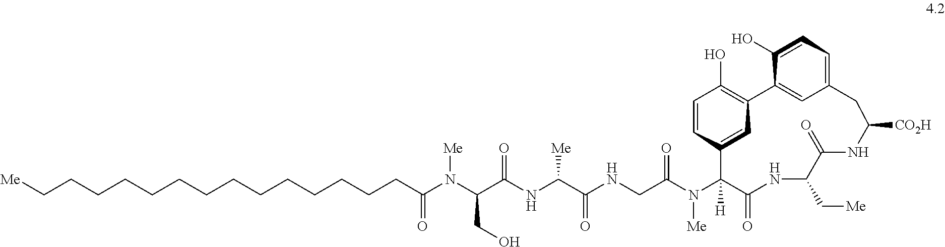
C1=CC2=CC(=C1O)C1=CC(=CC=C1O)CC([CO2H])NC(=O)C(C[Me])NC(=O)C2(N(C(CNC(C(NC(C(N(C(CCCCCCCCCCCCCC[Me])=O)[Me])CO)=O)[Me])=O)=O)[Me])[H]
